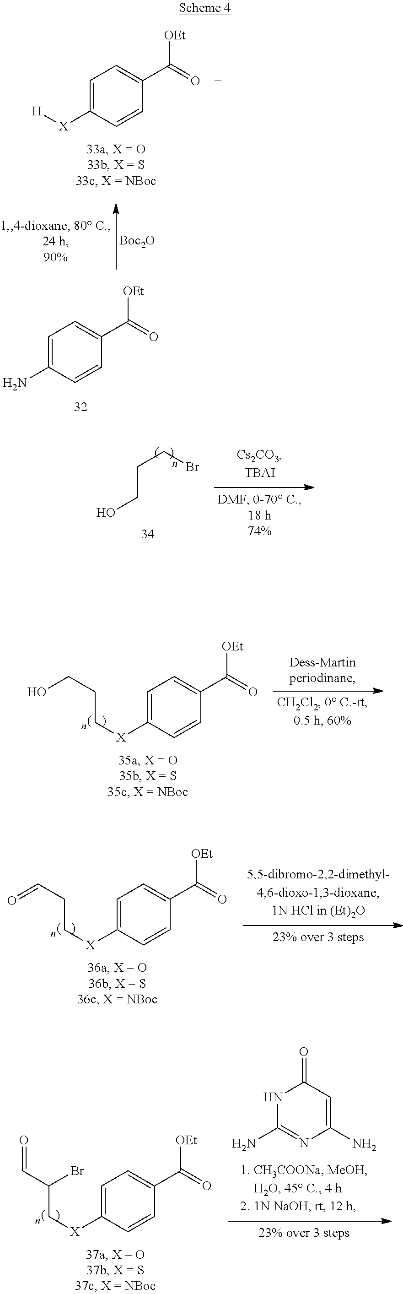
[Boc2O].C1=C([X][H])C=CC(C(=O)[OEt])=C1.C1=C(N)C=CC(C(=O)[OEt])=C1.C(CO)CBr.C1=C([X]CCCO)C=CC(C(=O)[OEt])=C1.C1=C([X]CCC=O)C=CC(C(=O)[OEt])=C1.C1=C([X]CC(C=O)Br)C=CC(C(=O)[OEt])=C1.N1C(N)=NC(N)=CC1=O
